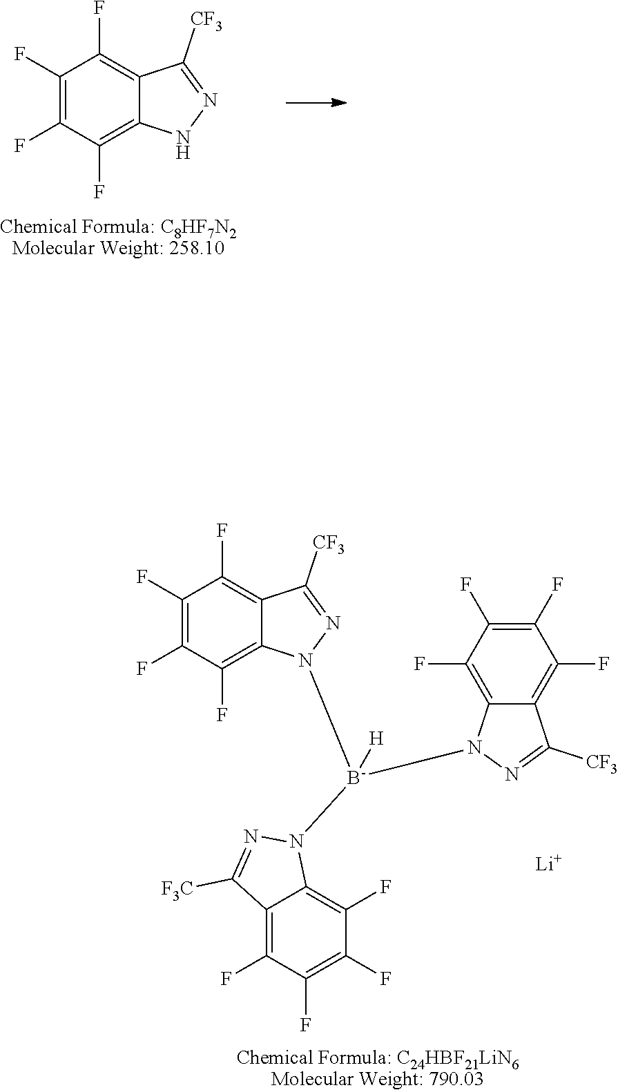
C1(F)=C(F)C(F)=C2C(=C1F)C([CF3])=NN2[B-]([H])(N1C2=C(F)C(F)=C(F)C(F)=C2C([CF3])=N1)N1C2=C(F)C(F)=C(F)C(F)=C2C([F3C])=N1.[Li].[Chemical Formula: C24HBF21LiN6Molecular Weight: 790.03].C1(F)=C(F)C(F)=C2C(=C1F)C([CF3])=NN2.[Chemical Formula: C8HF7N2Molecular Weight: 258.10]
